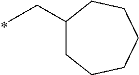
C1(CC)CCCCCC1
